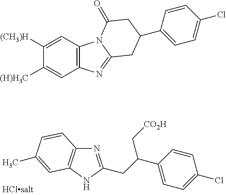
N1=C(CC(C2=CC=C(Cl)C=C2)C[CO2H])NC2=C1C=CC(C)=C2.C12=C(C=C([(CH3)H])C([(H)H3C])=C1)N1C(=N2)CC(C2=CC=C(Cl)C=C2)CC1=O
